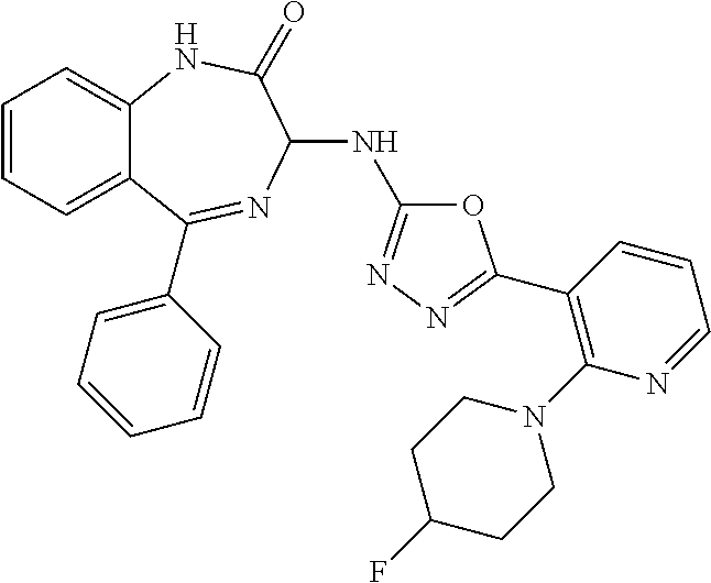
C1(C2=NN=C(NC3N=C(C4=CC=CC=C4)C4=CC=CC=C4NC3=O)O2)=C(N2CCC(F)CC2)N=CC=C1
